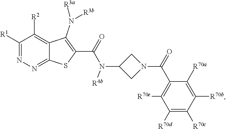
C1([R1])=NN=C2C(=C1[R2])C(N([R3a])[R3b])=C(C(N(C1CN(C(C3=C([R70e])C([R70d])=C([R70c])C([R70b])=C3[R70a])=O)C1)[R4b])=O)S2
